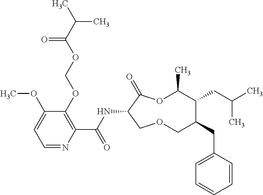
C1(OCOC(C(C)C)=O)=C(C(NC2C(=O)OC(C)C(CC(C)C)C(CC3=CC=CC=C3)COC2)=O)N=CC=C1OC
